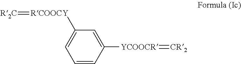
C1=CC([YCOOCR]=[CR2])=CC([RCOOCY]=[R2C])=C1
